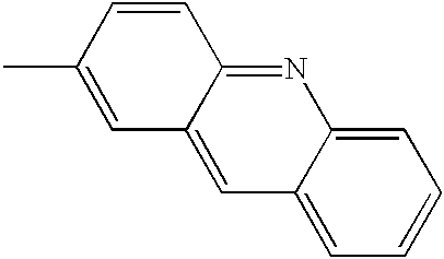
C1=C2C(=CC=C1)C=C1C(=N2)C=CC(C)=C1
